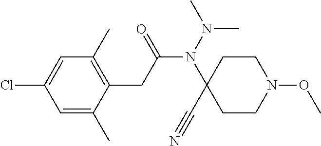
C1=C(C)C(CC(N(N(C)C)C2(C#N)CCN(OC)CC2)=O)=C(C)C=C1Cl
